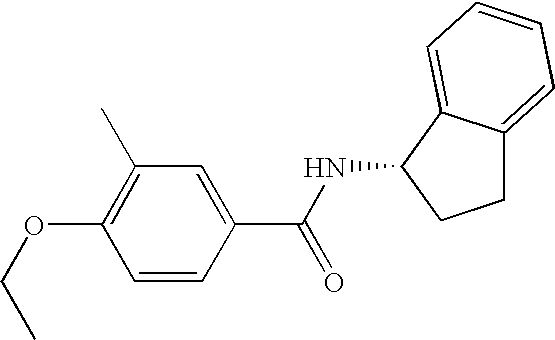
C1(C)=C(OCC)C=CC(C(NC2C3=CC=CC=C3CC2)=O)=C1
